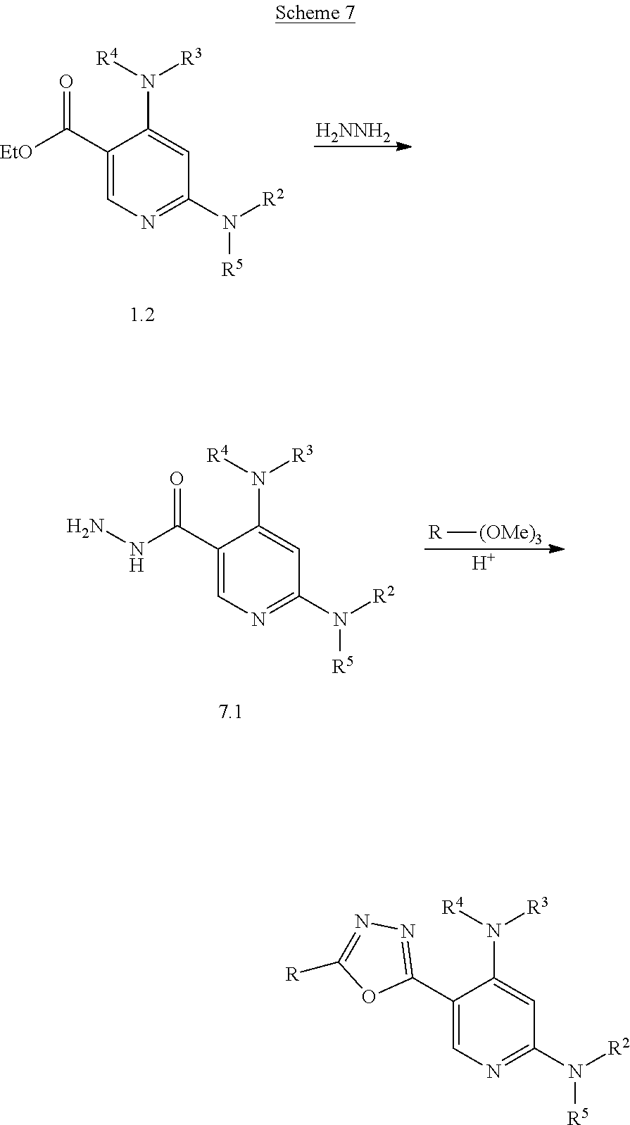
C1(C([EtO])=O)=CN=C(N([R5])[R2])C=C1N([R4])[R3].[H2NNH2].[R][(OMe)3].[H].C1(C(NN)=O)=CN=C(N([R5])[R2])C=C1N([R4])[R3].C1(C2=NN=C([R])O2)=CN=C(N([R5])[R2])C=C1N([R4])[R3]
